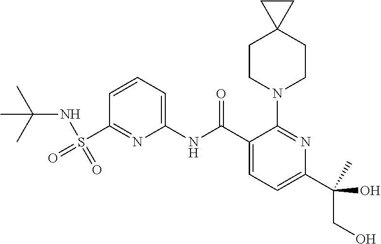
C1(NC(C2=CC=C(C(CO)(O)C)N=C2N2CCC3(CC2)CC3)=O)=CC=CC(S(NC(C)(C)C)(=O)=O)=N1
